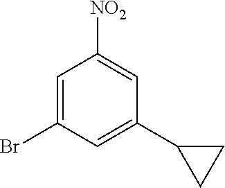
C1=C(Br)C=C(C2CC2)C=C1[NO2]
